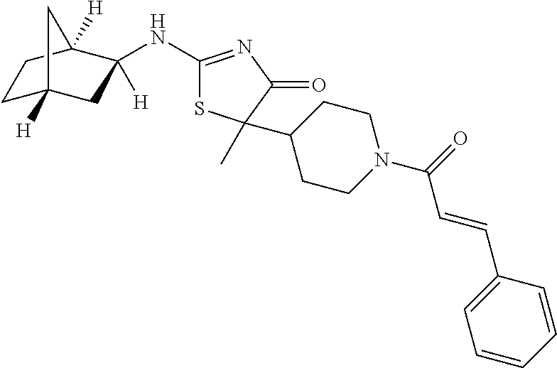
C1C2([H])CC([H])(NC3=NC(=O)C(C4CCN(C(=O)C=CC5=CC=CC=C5)CC4)(C)S3)C([H])(C1)C2
